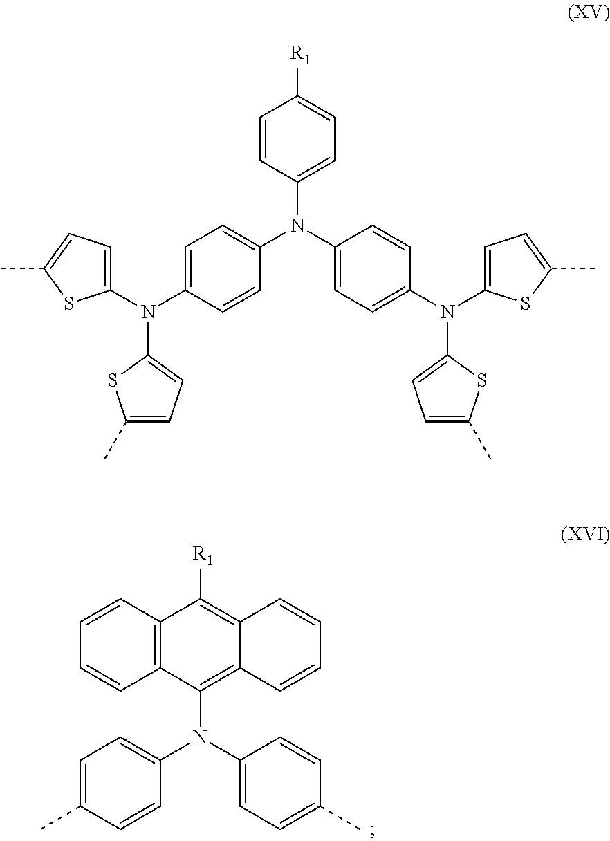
C1=CC2=C(C=C1)C(N(C1=CC=C(C)C=C1)C1=CC=C(C)C=C1)=C1C(=C2[R1])C=CC=C1.C1=CC(N(C2=CC=C(N(C3=CC=C(C)S3)C3=CC=C(C)S3)C=C2)C2=CC=C(N(C3=CC=C(C)S3)C3=CC=C(C)S3)C=C2)=CC=C1[R1]
